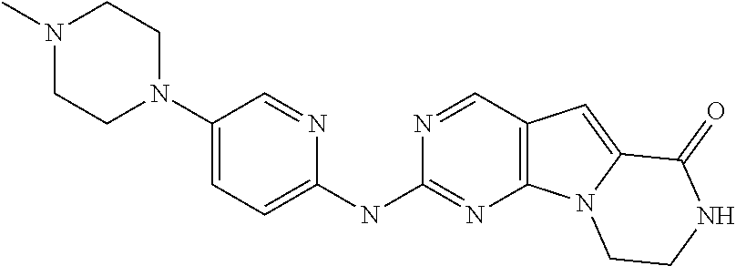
N1=CC2=C(N=C1NC1=CC=C(N3CCN(C)CC3)C=N1)N1C(=C2)C(=O)NCC1
